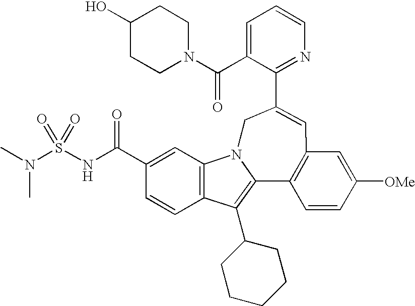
C1=C(C(N2CCC(O)CC2)=O)C(C2=CC3=C(C4=C(C5CCCCC5)C5=C(C=C(C(NS(N(C)C)(=O)=O)=O)C=C5)N4C2)C=CC([OMe])=C3)=NC=C1
